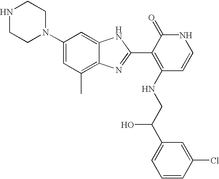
C1(N2CCNCC2)=CC(C)=C2C(=C1)NC(C1=C(NCC(C3=CC=CC(Cl)=C3)O)C=CNC1=O)=N2
